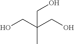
OCC(CO)(CO)C
